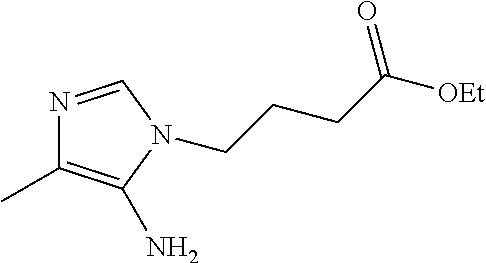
N1=CN(CCCC([OEt])=O)C(N)=C1C
